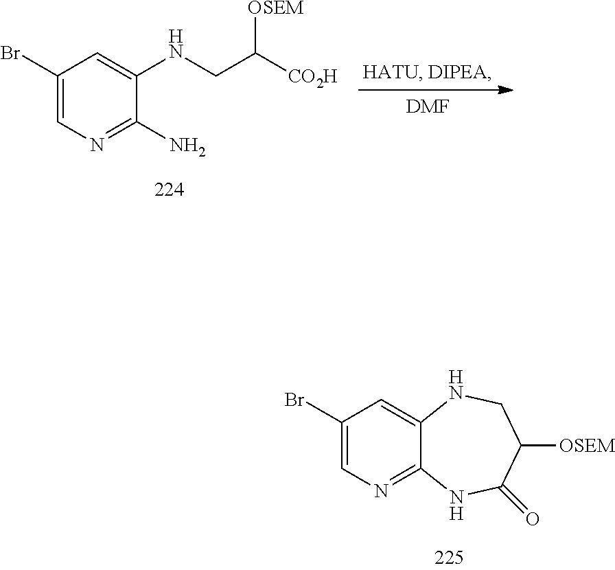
C1(Br)=CN=C(N)C(NCC([CO2H])[OSEM])=C1.[DMF].C1(Br)=CN=C2C(=C1)NCC([OSEM])C(=O)N2
